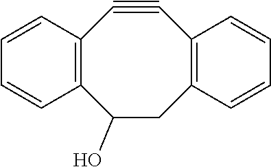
C1=CC2=C(C=C1)C(O)CC1=C(C#C2)C=CC=C1
